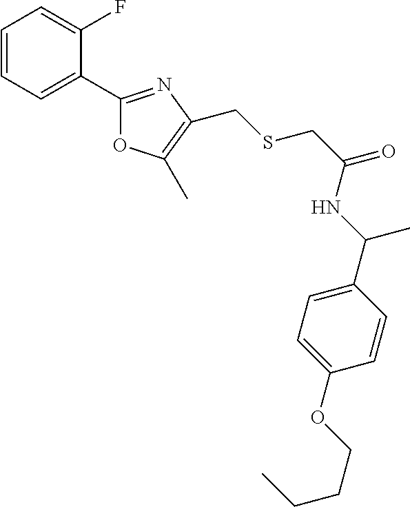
C1=CC=C(C2=NC(CSCC(NC(C)C3=CC=C(OCCCC)C=C3)=O)=C(C)O2)C(F)=C1
